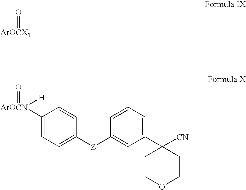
[ArOCX1]=O.C1=C([ArOCN](=O)[H])C=CC([Z]C2=CC(C3([CN])CCOCC3)=CC=C2)=C1
